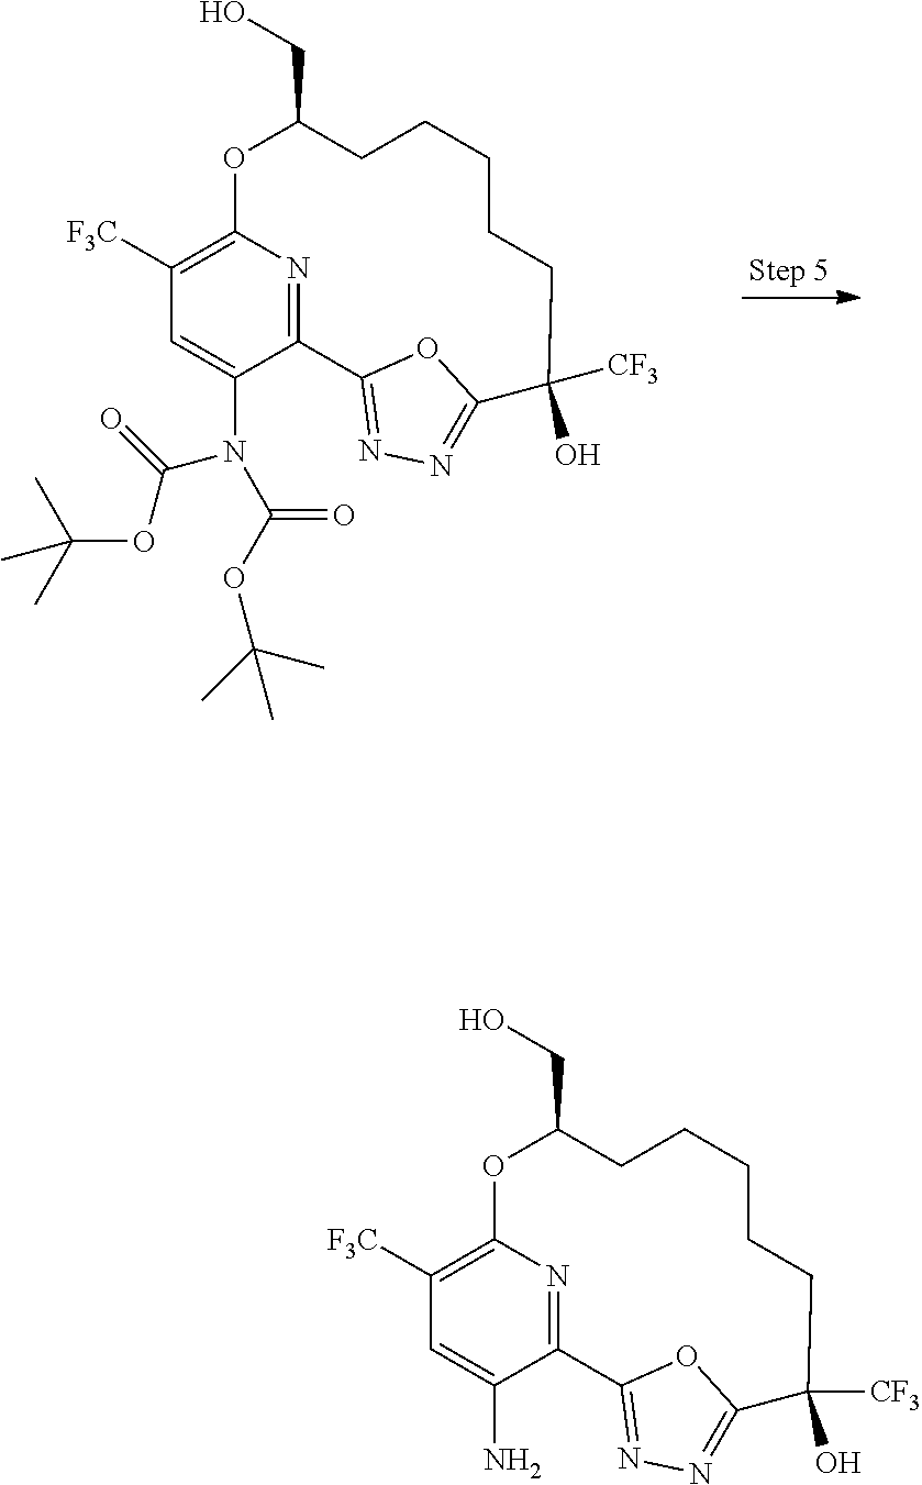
C1([F3C])=C2N=C(C(N)=C1)C1=NN=C(O1)C([CF3])(O)CCCCCC(CO)O2.C1([F3C])=C2N=C(C(N(C(=O)OC(C)(C)C)C(OC(C)(C)C)=O)=C1)C1=NN=C(O1)C([CF3])(O)CCCCCC(CO)O2
